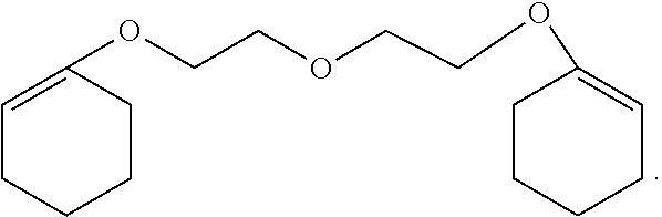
C(COCCOC1=CCCCC1)OC1=CCCCC1
